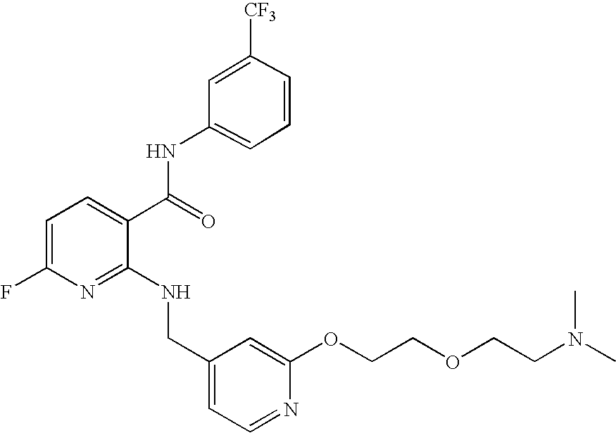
C1=C(F)N=C(NCC2=CC=NC(OCCOCCN(C)C)=C2)C(C(=O)NC2=CC=CC([CF3])=C2)=C1
